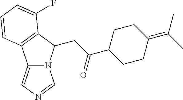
C1C(C(CC2N3C(=CN=C3)C3=C2C(F)=CC=C3)=O)CCC(=C(C)C)C1
